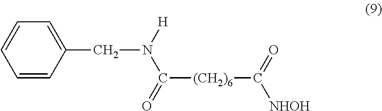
C([(CH2)6]C(=O)[NHOH])(N(CC1=CC=CC=C1)[H])=O
